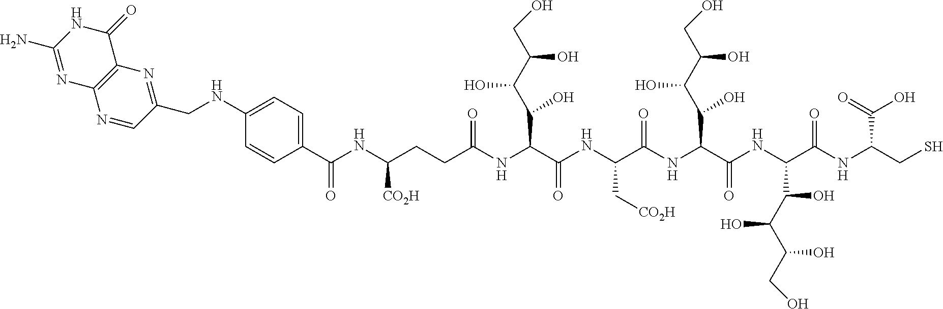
C(CCC(NC(C(NC(C(NC(C(=O)NC(C(NC(CS)C(O)=O)=O)C(C(C(CO)O)O)O)C(C(C(CO)O)O)O)=O)C[CO2H])=O)C(C(C(CO)O)O)O)=O)(NC(C1=CC=C(NCC2=NC3=C(N=C2)N=C(N)NC3=O)C=C1)=O)[CO2H]
